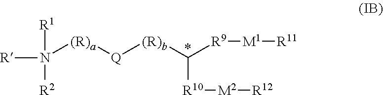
[R]N([R1])([(R)a][Q][(R)b]C([R9][M1][R11])[R10][M2][R12])[R2]
